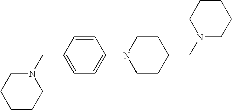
N1(CC2=CC=C(N3CCC(CN4CCCCC4)CC3)C=C2)CCCCC1
